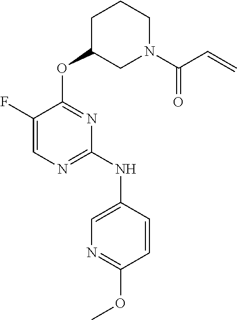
C1(F)=CN=C(NC2=CN=C(OC)C=C2)N=C1OC1CN(C(C=C)=O)CCC1
